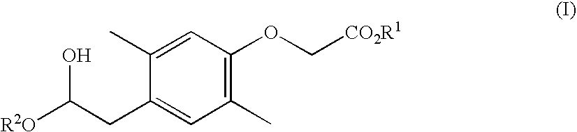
C1=C(C)C(CC(O)[R2O])=CC(C)=C1OC[CO2R1]
